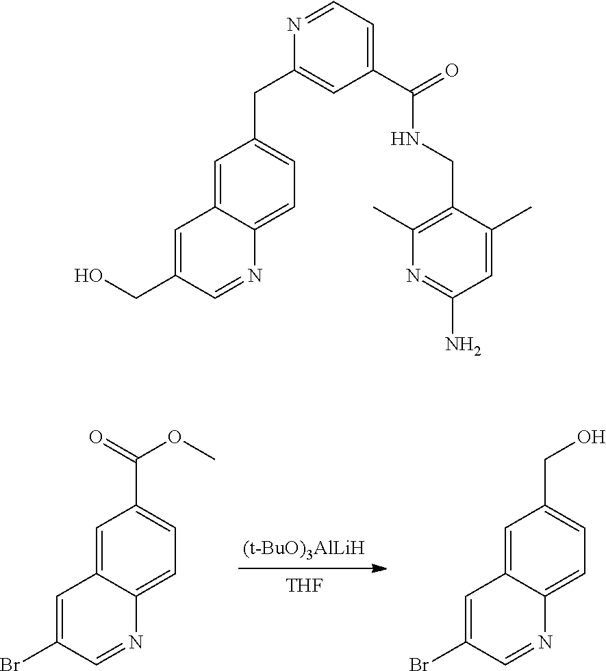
[(t-BuO)3AlLiH].[THF].O(C(C1=CC=C2C(=C1)C=C(Br)C=N2)=O)C.OCC1=CC=C2C(=C1)C=C(Br)C=N2.C1(C(=O)NCC2=C(C)N=C(N)C=C2C)=CC=NC(CC2=CC=C3C(=C2)C=C(CO)C=N3)=C1
